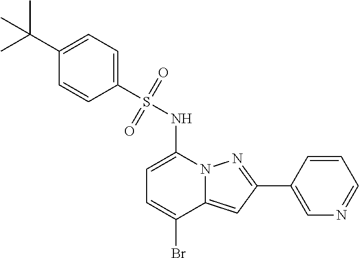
C1=C(NS(C2=CC=C(C(C)(C)C)C=C2)(=O)=O)N2C(=CC(C3=CN=CC=C3)=N2)C(Br)=C1
